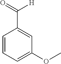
C1=CC=C(OC)C=C1C(=O)[H]
